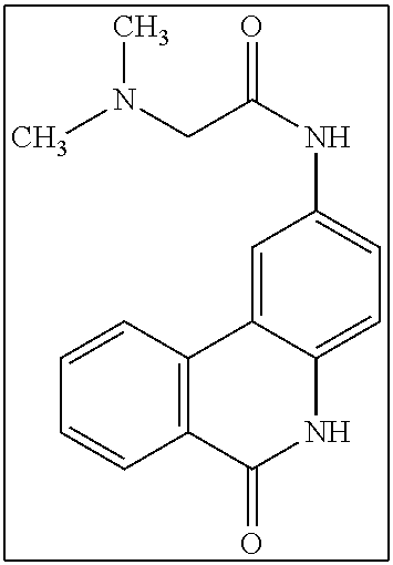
C1=C2C(=CC=C1NC(CN(C)C)=O)NC(=O)C1=C2C=CC=C1
